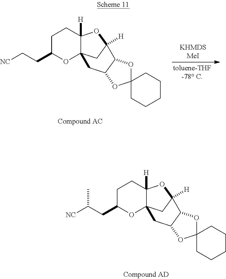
C1C(CC[NC])OC23C([H])(C1)OC([H])(C2)C1OC2(CCCCC2)OC1C3.C1C(CC([NC])C)OC23C([H])(C1)OC([H])(C2)C1OC2(CCCCC2)OC1C3
